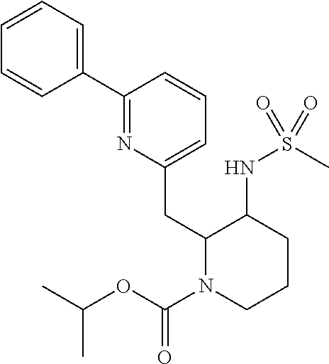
C1(C2=NC(CC3N(C(OC(C)C)=O)CCCC3NS(C)(=O)=O)=CC=C2)=CC=CC=C1
